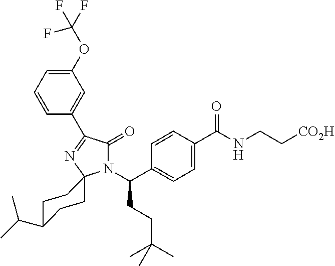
N1(C(CCC(C)(C)C)C2=CC=C(C(=O)NCC[CO2H])C=C2)C(=O)C(C2=CC(OC(F)(F)F)=CC=C2)=NC12CCC(C(C)C)CC2
